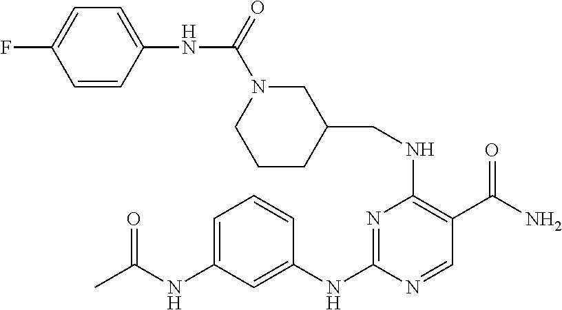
C1=C(NC(C)=O)C=C(NC2=NC(NCC3CN(C(=O)NC4=CC=C(F)C=C4)CCC3)=C(C(N)=O)C=N2)C=C1
